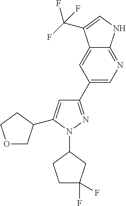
C1(C2=CN=C3C(=C2)C(C(F)(F)F)=CN3)=NN(C2CCC(F)(F)C2)C(C2COCC2)=C1
